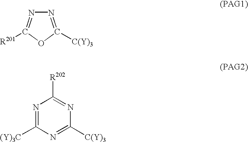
N1=C([C(Y)3])OC([R201])=N1.N1=C([(Y)3C])N=C([C(Y)3])N=C1[R202]
